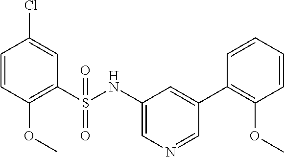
C1=CC(OC)=C(S(NC2=CN=CC(C3=C(OC)C=CC=C3)=C2)(=O)=O)C=C1Cl
